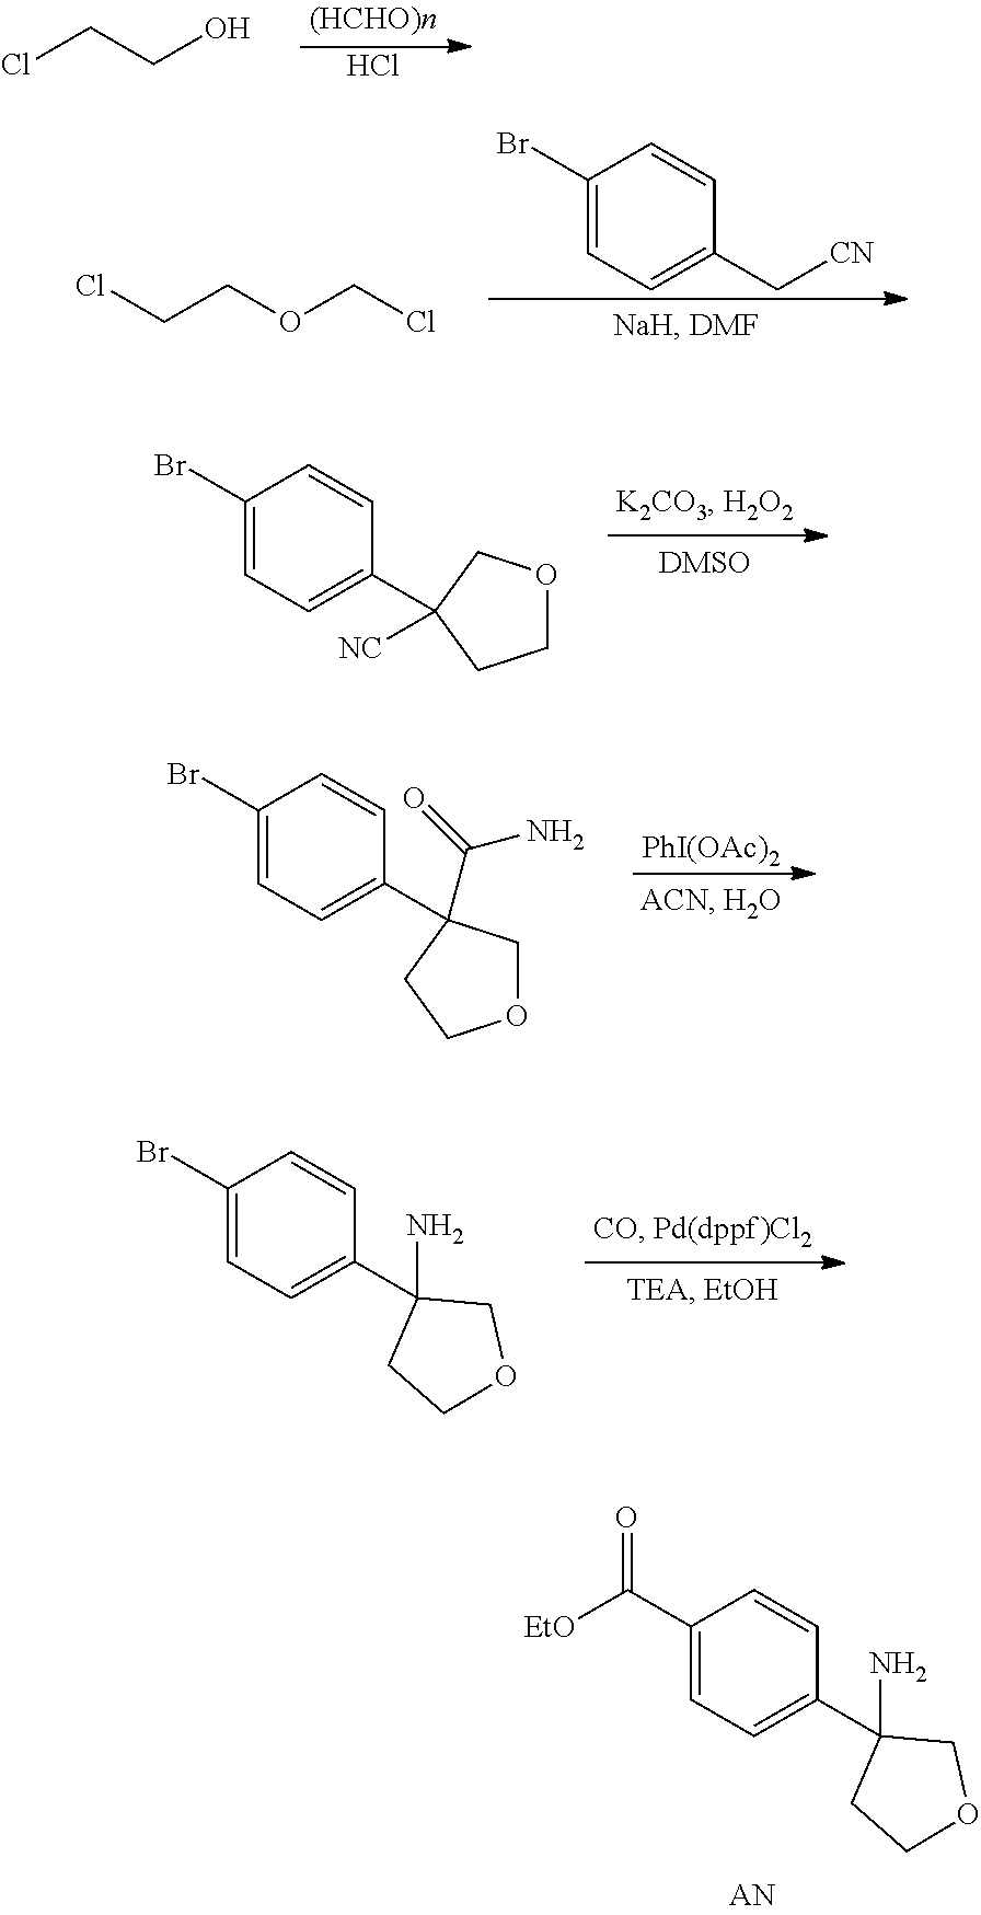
Cl.ClCCO.C1(Br)=CC=C(C[CN])C=C1.ClCCOCCl.C1(Br)=CC=C(C2([NC])COCC2)C=C1.[PhI(OAc)2].C1(Br)=CC=C(C2(C(=O)N)COCC2)C=C1.C1(Br)=CC=C(C2(N)COCC2)C=C1.C1(C([EtO])=O)=CC=C(C2(N)COCC2)C=C1
